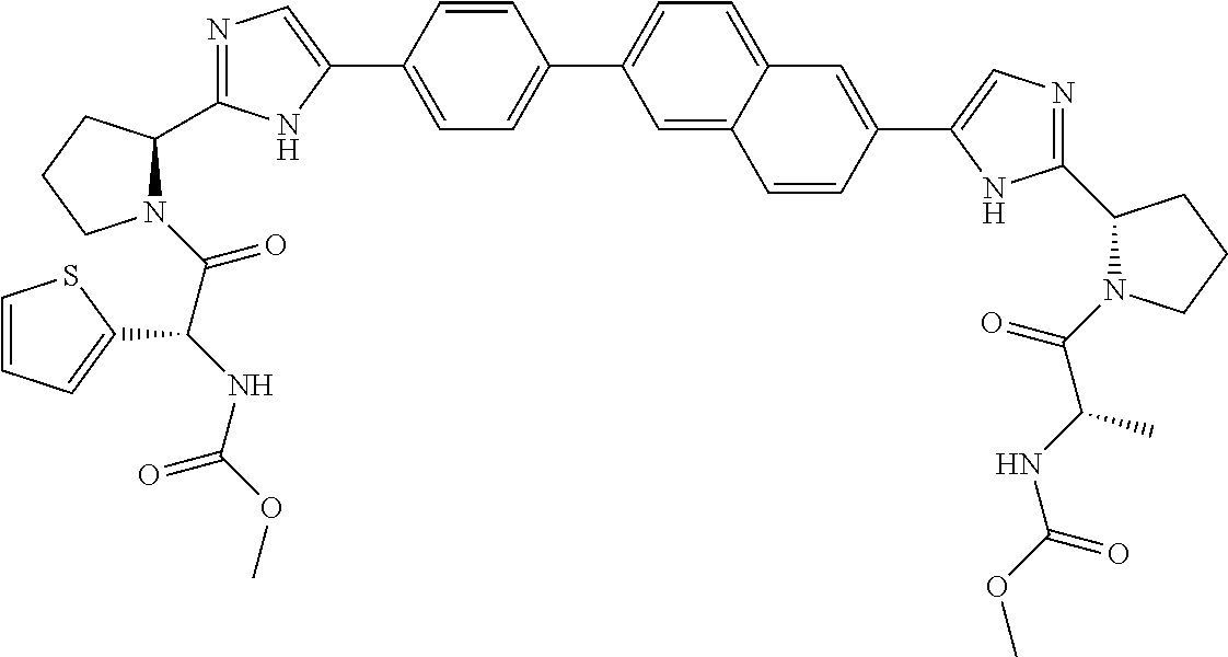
C1=C(C2=CN=C(C3N(C(C(NC(OC)=O)C4=CC=CS4)=O)CCC3)N2)C=CC(C2=CC=C3C(=C2)C=CC(C2=CN=C(C4N(C(C(NC(OC)=O)C)=O)CCC4)N2)=C3)=C1
